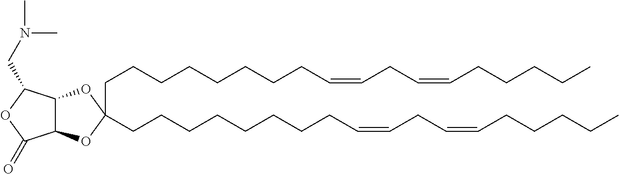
C(CCCCCCCC=CCC=CCCCCC)C1(CCCCCCCCC=CCC=CCCCCC)OC2C(C(CN(C)C)OC2=O)O1
